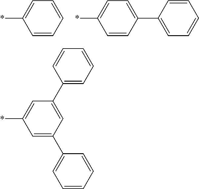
C1=CC=C(*)C=C1.C1(C2=CC=CC=C2)=CC=C(*)C=C1.C1=C(C2=CC=CC=C2)C=C(*)C=C1C1=CC=CC=C1
